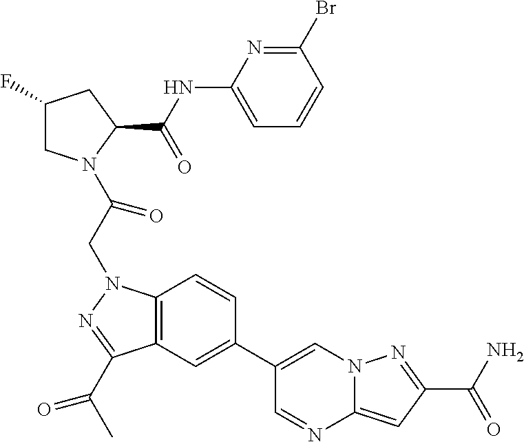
C1(F)CN(C(CN2C3=C(C(C(C)=O)=N2)C=C(C2=CN4C(=CC(C(N)=O)=N4)N=C2)C=C3)=O)C(C(NC2=CC=CC(Br)=N2)=O)C1
